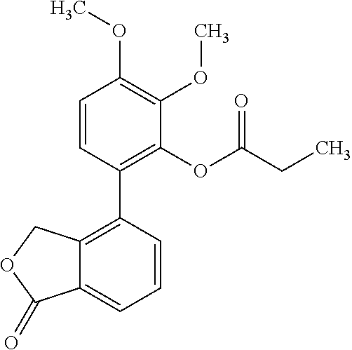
C1=CC(C2=C3C(=CC=C2)C(=O)OC3)=C(OC(CC)=O)C(OC)=C1OC
